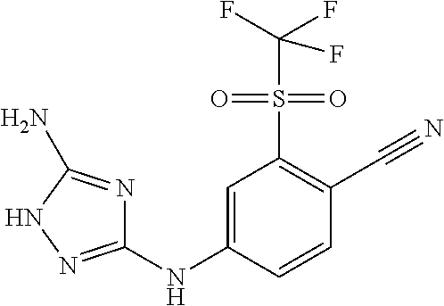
C1=C(NC2=NNC(N)=N2)C=CC(C#N)=C1S(=O)(=O)C(F)(F)F
